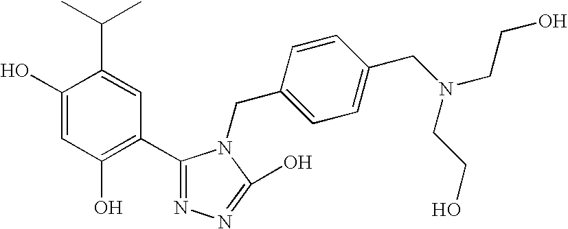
C1(O)=CC(O)=C(C2=NN=C(O)N2CC2=CC=C(CN(CCO)CCO)C=C2)C=C1C(C)C
